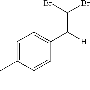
C1=C(C)C(C)=CC(C([H])=C(Br)Br)=C1
